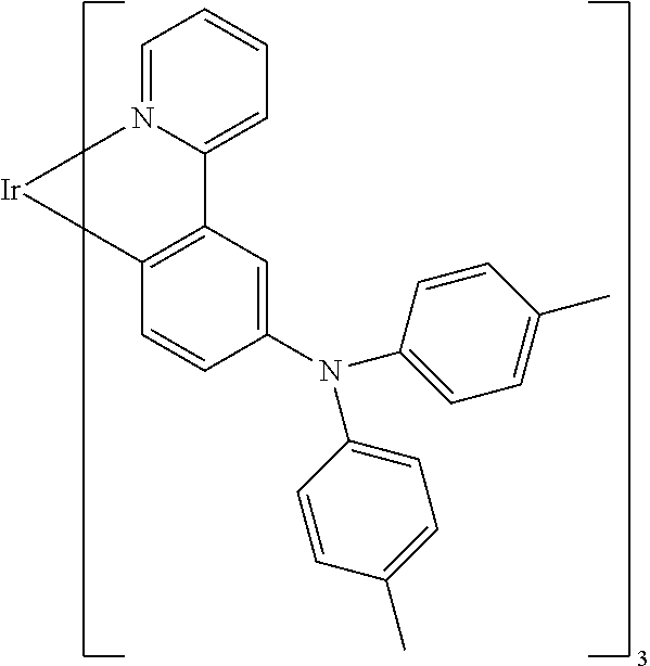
C12=C([Ir]N3=CC=CC=C13)C=CC(N(C1=CC=C(C)C=C1)C1=CC=C(C)C=C1)=C2
